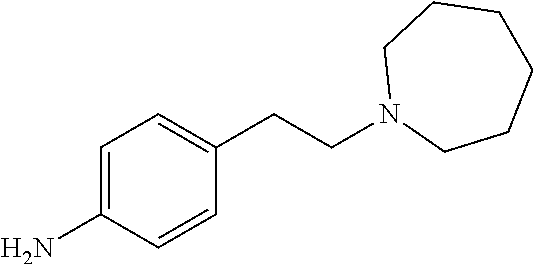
C1=C(N)C=CC(CCN2CCCCCC2)=C1
